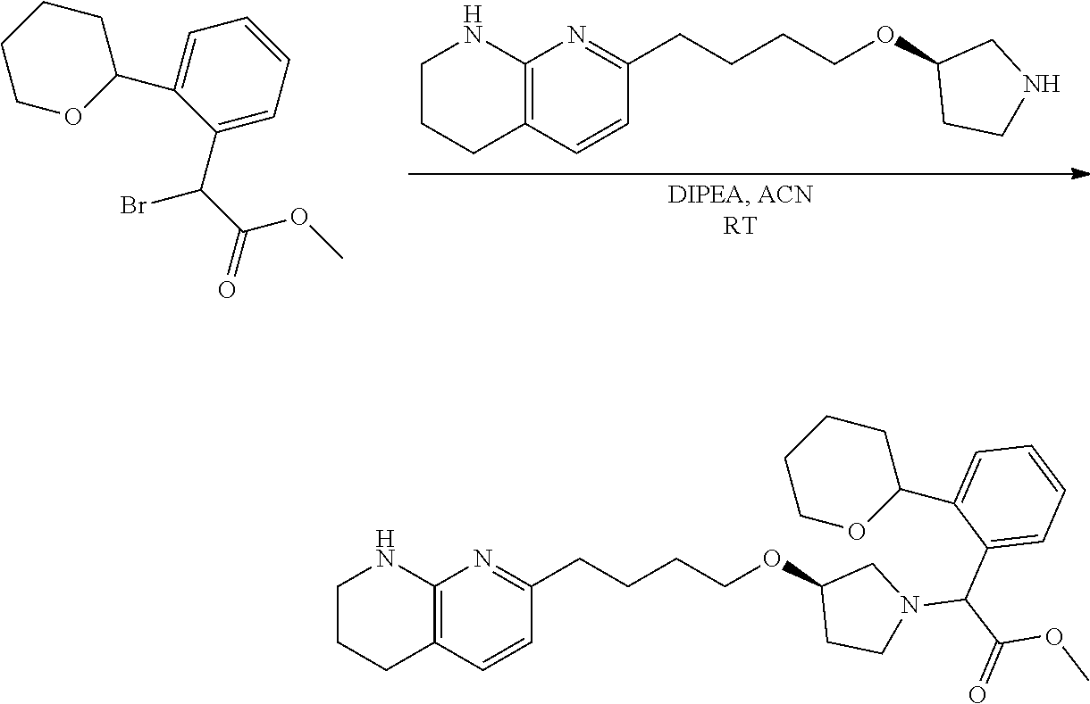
C1OC(C2=CC=CC=C2C(C(=O)OC)Br)CCC1.C12=C(C=CC(CCCCOC3CCNC3)=N1)CCCN2.C12=C(C=CC(CCCCOC3CCN(C(C(=O)OC)C4=CC=CC=C4C4CCCCO4)C3)=N1)CCCN2
